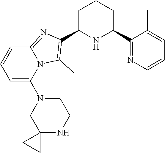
C1C(C2=C(C)N3C(=N2)C=CC=C3N2CC3(NCC2)CC3)NC(C2=NC=CC=C2C)CC1
